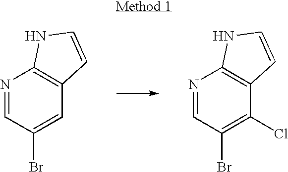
N1=CC(Br)=CC2=C1NC=C2.N1=CC(Br)=C(Cl)C2=C1NC=C2
